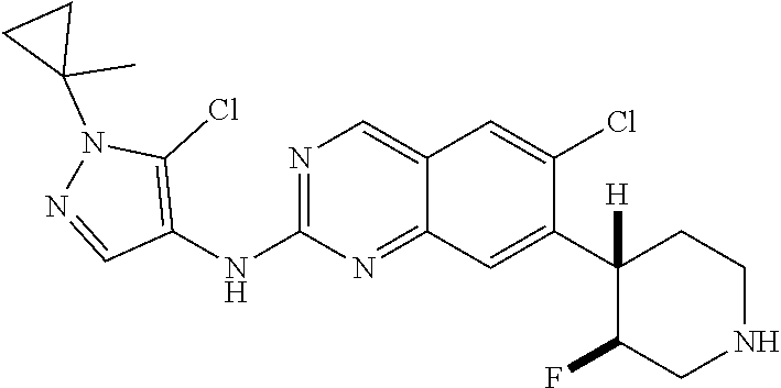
C12=CN=C(NC3=C(Cl)N(C4(C)CC4)N=C3)N=C1C=C(C1([H])C(F)CNCC1)C(Cl)=C2
